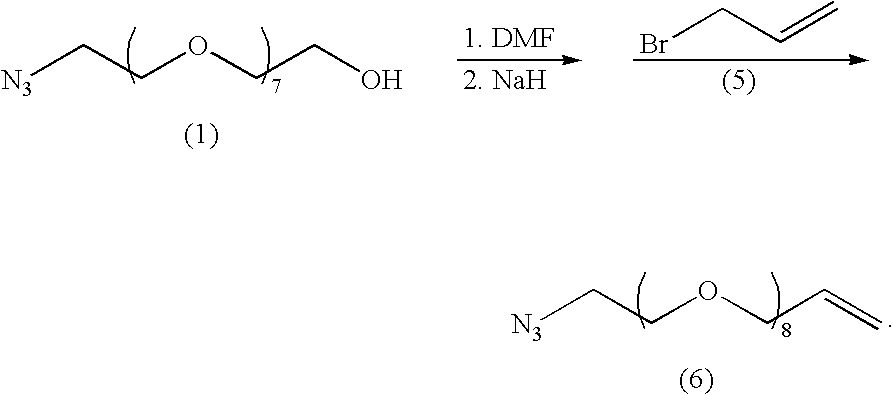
[N3]CCOCCO.BrCC=C.[N3]CCOCC=C
